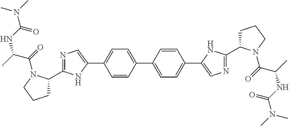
C1=C(C2=CN=C(C3CCCN3C(=O)C(C)NC(N(C)C)=O)N2)C=CC(C2=CC=C(C3=CN=C(C4CCCN4C(=O)C(C)NC(N(C)C)=O)N3)C=C2)=C1
